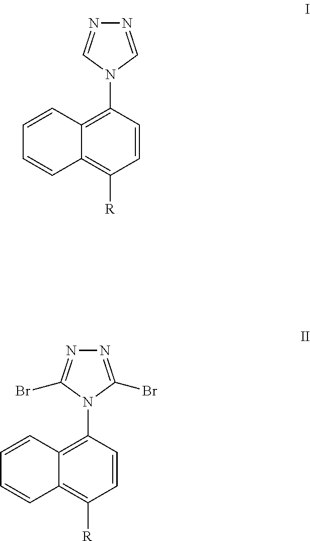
C1=CC(N2C=NN=C2)=C2C(=C1[R])C=CC=C2.C1=CC(N2C(Br)=NN=C2Br)=C2C(=C1[R])C=CC=C2
